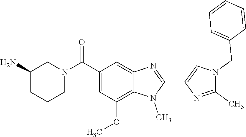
N1(CC2=CC=CC=C2)C(C)=NC(C2=NC3=CC(C(N4CCCC(N)C4)=O)=CC(OC)=C3N2C)=C1
